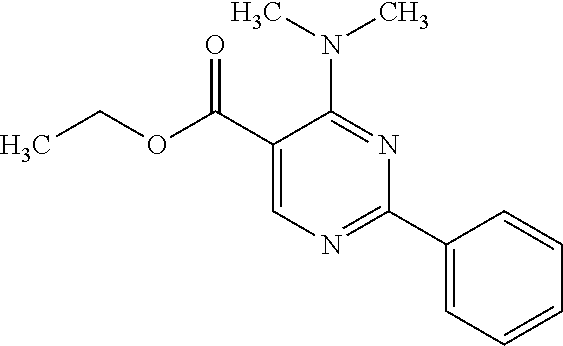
N(C1=NC(C2=CC=CC=C2)=NC=C1C(OCC)=O)(C)C
